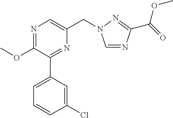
C1(OC)=NC=C(CN2C=NC(C(=O)OC)=N2)N=C1C1=CC=CC(Cl)=C1
